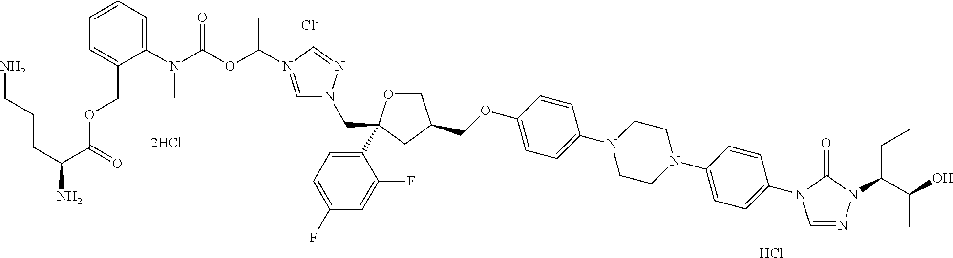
Cl.C(OC1=CC=C(N2CCN(C3=CC=C(N4C=NN(C(CC)C(O)C)C4=O)C=C3)CC2)C=C1)C1COC(C2=CC=C(F)C=C2F)(CN2C=N(C(C)OC(N(C3=CC=CC=C3COC(C(CCCN)N)=O)C)=O)C=N2)C1.[Cl-]
